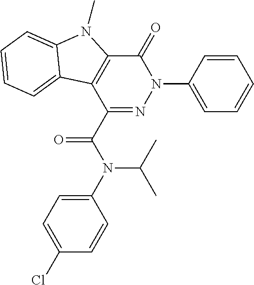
C1(C(=O)N(C(C)C)C2=CC=C(Cl)C=C2)=NN(C2=CC=CC=C2)C(=O)C2=C1C1=CC=CC=C1N2C
